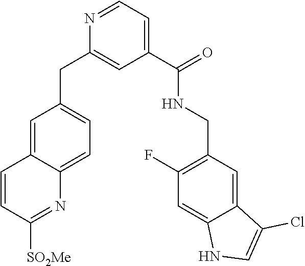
C1=CC([SO2Me])=NC2=CC=C(CC3=CC(C(=O)NCC4=C(F)C=C5C(=C4)C(Cl)=CN5)=CC=N3)C=C12
